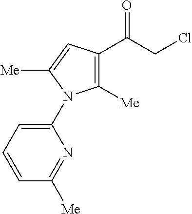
C1([Me])=C(C(CCl)=O)C=C([Me])N1C1=CC=CC([Me])=N1
